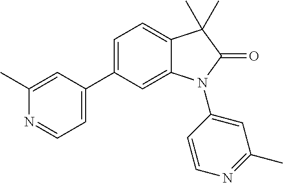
C1=C(C2=CC=NC(C)=C2)C=C2C(=C1)C(C)(C)C(=O)N2C1=CC(C)=NC=C1
